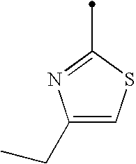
C1(CC)=CSC(C)=N1
